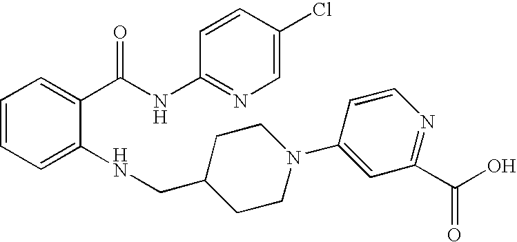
C1=CC=C(NCC2CCN(C3=CC(C(O)=O)=NC=C3)CC2)C(C(NC2=NC=C(Cl)C=C2)=O)=C1
